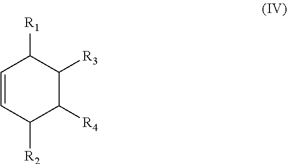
C1=CC([R2])C([R4])C([R3])C1[R1]
